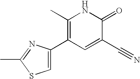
C1=C(C2=C(C)NC(=O)C(C#N)=C2)N=C(C)S1
